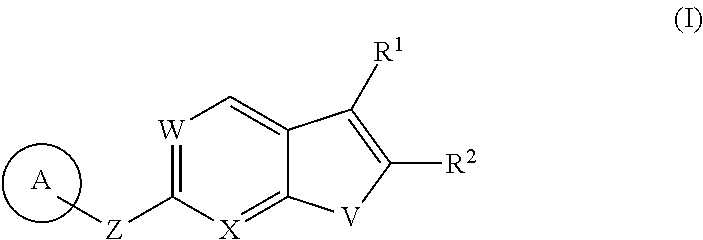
[A].[W]1=C([Z]C)[X]=C2C(=C1)C([R1])=C([R2])[V]2
